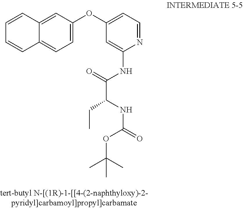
C1(NC(C(CC)NC(OC(C)(C)C)=O)=O)=CC(OC2=CC=C3C(=C2)C=CC=C3)=CC=N1
